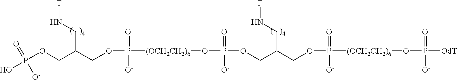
OP(OCC(COP([(OCH2CH2)6]OP(OCC(COP([(OCH2CH2)6]OP([OdT])(=O)[O-])(=O)[O-])CNF)(=O)[O-])(=O)[O-])CN[T])(=O)[O-]
